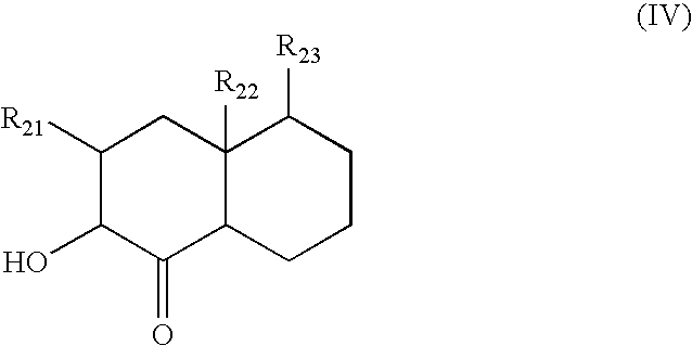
C1([R21])C(O)C(=O)C2C([R22])(C1)C([R23])CCC2
